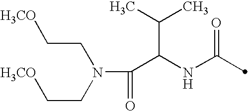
C(N(CC[H3CO])C(C(NC(=O)C)C(C)C)=O)C[H3CO]
